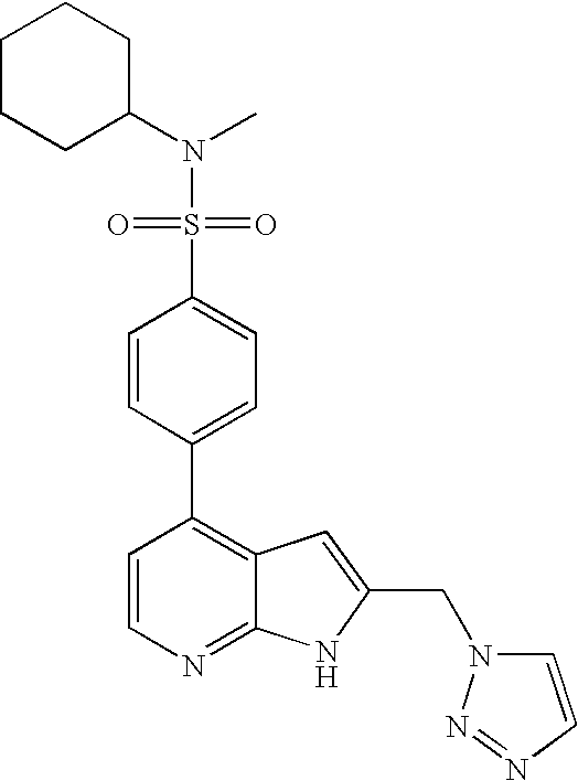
S(C1=CC=C(C2=C3C(=NC=C2)NC(CN2C=CN=N2)=C3)C=C1)(=O)(=O)N(C1CCCCC1)C
